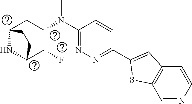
C1(C2=CC3=C(S2)C=NC=C3)=NN=C(N(C2CC3NC(C2F)CC3)C)C=C1
